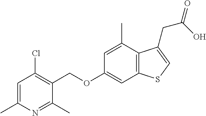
C(OC1=CC2=C(C(C)=C1)C(CC(=O)O)=CS2)C1=C(Cl)C=C(C)N=C1C
